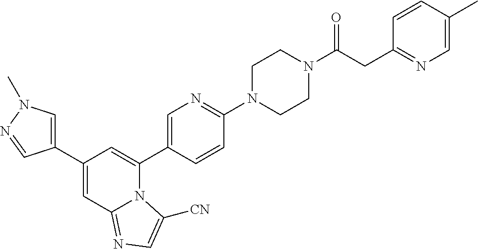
C1(C2=CN(C)N=C2)=CC2=NC=C([CN])N2C(C2=CN=C(N3CCN(C(CC4=NC=C(C)C=C4)=O)CC3)C=C2)=C1
